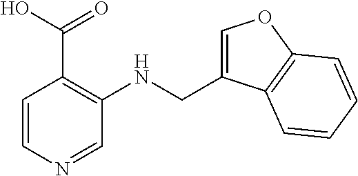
C1=CN=CC(NCC2=COC3=C2C=CC=C3)=C1C(O)=O
